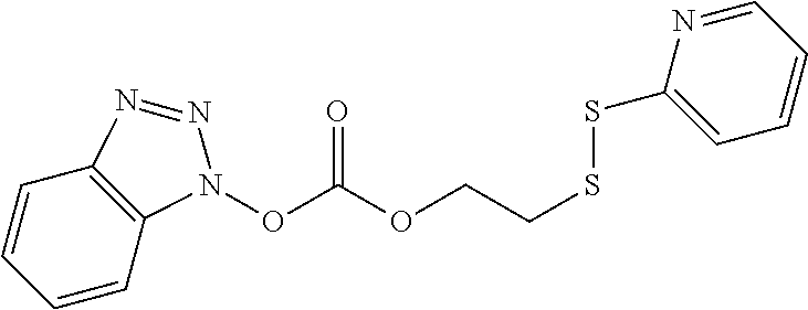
C1=NC(SSCCOC(ON2C3=C(C=CC=C3)N=N2)=O)=CC=C1
